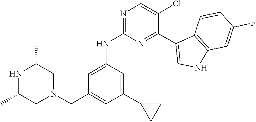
N1C(C)CN(CC2=CC(C3CC3)=CC(NC3=NC=C(Cl)C(C4=CNC5=C4C=CC(F)=C5)=N3)=C2)CC1C
